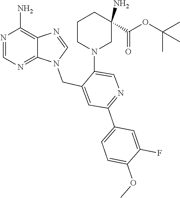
C1=NC2=C(N)N=CN=C2N1CC1=CC(C2=CC=C(OC)C(F)=C2)=NC=C1N1CC(N)(C(OC(C)(C)C)=O)CCC1
